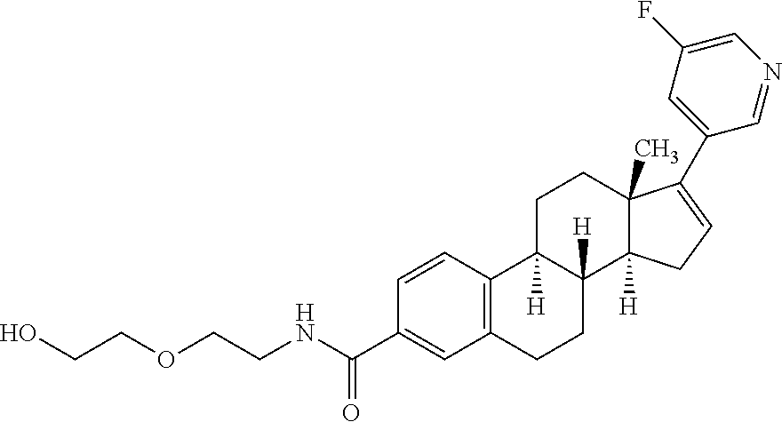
C1C2([H])C([H])(C3([H])C(C)(C1)C(C1=CC(F)=CN=C1)=CC3)CCC1=C2C=CC(C(NCCOCCO)=O)=C1
